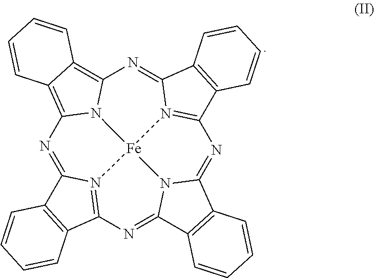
N1=C2N3=C(N=C4N5C(=NC6=N7C(=NC8=C9C(=C1N8[Fe]753)C=CC=C9)C1=C6C=CC=C1)C1=C4C=CC=C1)C1=C2C=CC=C1
